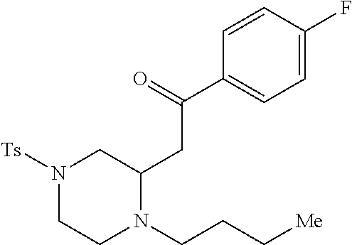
N1([Ts])CCN(CCC[Me])C(CC(C2=CC=C(F)C=C2)=O)C1
